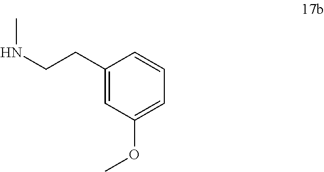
C1(CCNC)=CC(OC)=CC=C1
